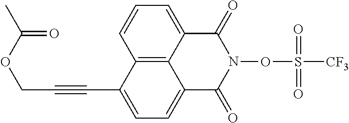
C12=C3C(=CC=C1)C(=O)N(OS([CF3])(=O)=O)C(=O)C3=CC=C2C#CCOC(C)=O
